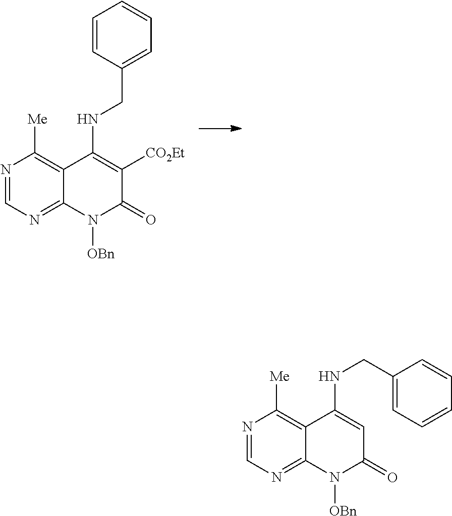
N1=CN=C2C(=C1[Me])C(NCC1=CC=CC=C1)=C([CO2Et])C(=O)N2[OBn].N1=CN=C2C(=C1[Me])C(NCC1=CC=CC=C1)=CC(=O)N2[OBn]
